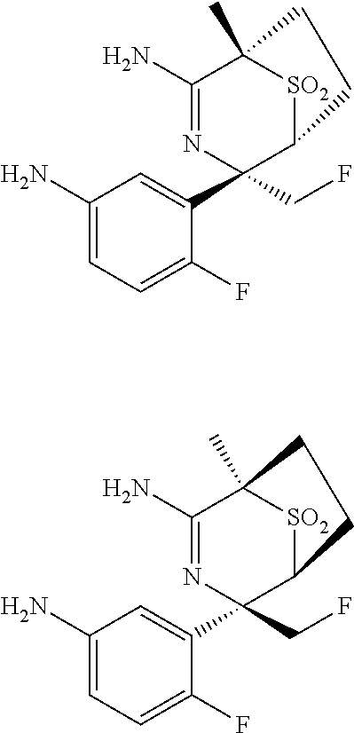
C1(N)=CC=C(F)C(C2(CF)C3[SO2]C(C)(C(N)=N2)CC3)=C1.C1(N)=CC=C(F)C(C2(CF)C3[SO2]C(C)(C(N)=N2)CC3)=C1
